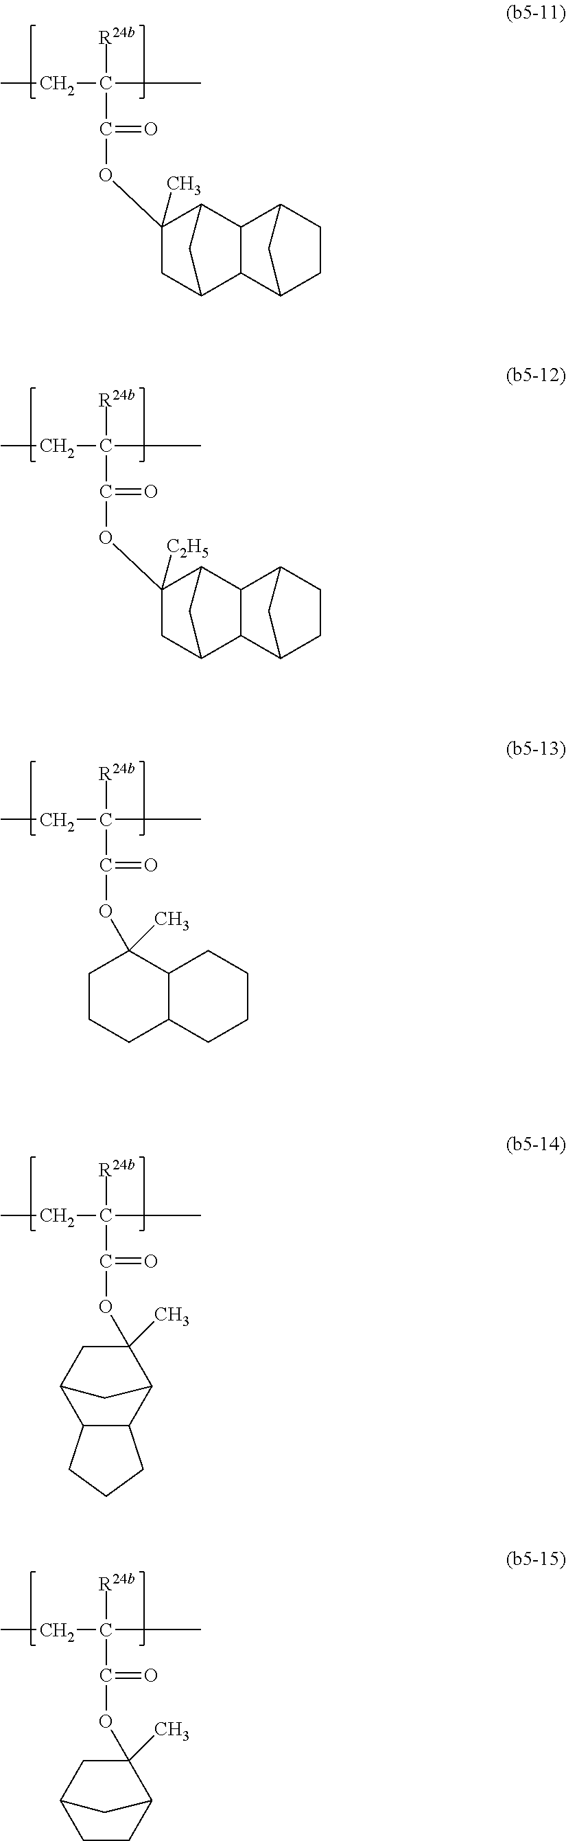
CCC(C)([R24b])C(=O)OC1(C)CC2C3C(C1C2)C1CCC3C1.CCC(C)([R24b])C(=O)OC1([C2H5])CC2C3C(C1C2)C1CCC3C1.CCC(C)([R24b])C(=O)OC1(C)CCCC2C1CCCC2.CCC(C)([R24b])C(=O)OC1(C)CC2C3C(C1C2)CCC3.CCC(C)([R24b])C(=O)OC1(C)CC2CCC1C2
